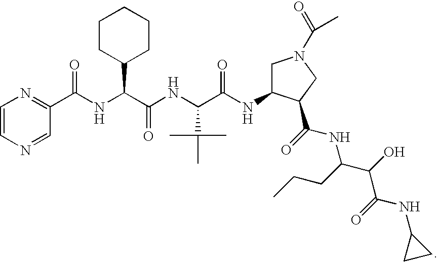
C1=CN=CC(C(NC(C(NC(C(NC2CN(C(=O)C)CC2C(NC(CCC)C(C(NC2CC2)=O)O)=O)=O)C(C)(C)C)=O)C2CCCCC2)=O)=N1
